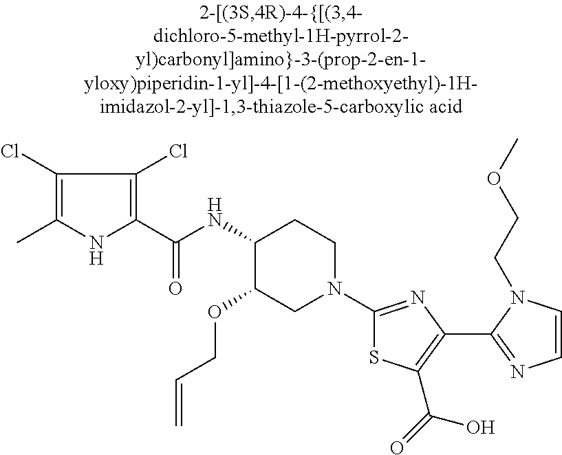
C1(NC(C2=C(Cl)C(Cl)=C(C)N2)=O)C(OCC=C)CN(C2=NC(C3=NC=CN3CCOC)=C(C(=O)O)S2)CC1
